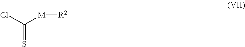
S=C(Cl)[M][R2]
